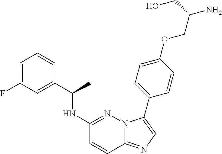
C1=C(F)C=C(C(NC2=NN3C(=NC=C3C3=CC=C(OCC(N)CO)C=C3)C=C2)C)C=C1
